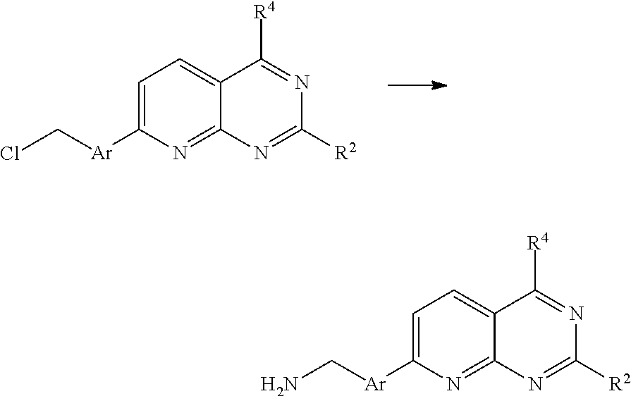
[R4]C1=NC([R2])=NC2=NC([Ar]CCl)=CC=C12.[R4]C1=NC([R2])=NC2=NC([Ar]CN)=CC=C12
